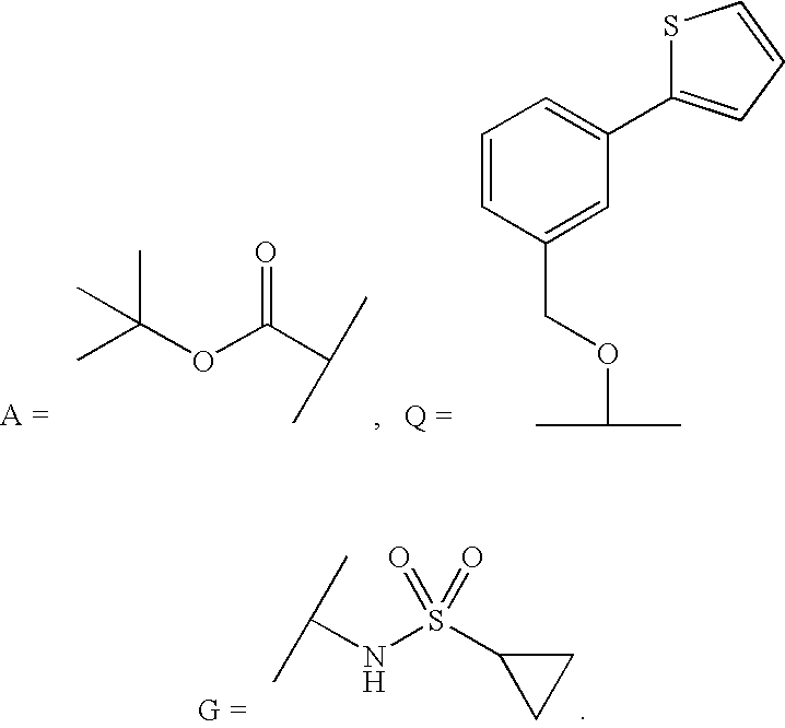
C1=CC(COC(C)C)=CC(C2=CC=CS2)=C1.C(OC(C(C)C)=O)(C)(C)C.C(NS(C1CC1)(=O)=O)(C)C
